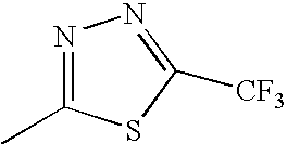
N1=C(C)SC([CF3])=N1
